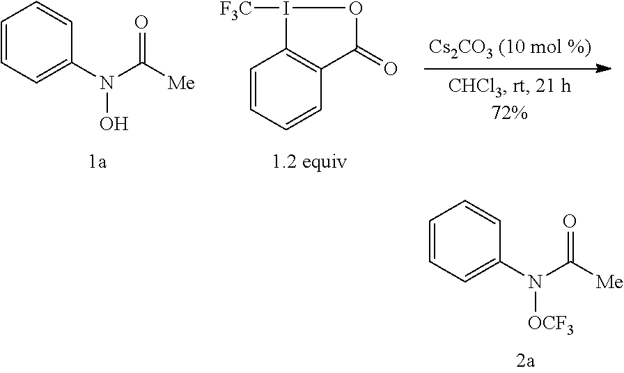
C1=C(N(O)C([Me])=O)C=CC=C1.C1=CC=CC2=C1I([F3C])OC2=O.C1=C(N([OCF3])C([Me])=O)C=CC=C1
